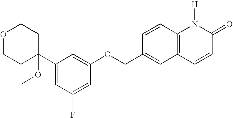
O1CCC(C2=CC(F)=CC(OCC3=CC4=C(C=C3)N([H])C(=O)C=C4)=C2)(OC)CC1
